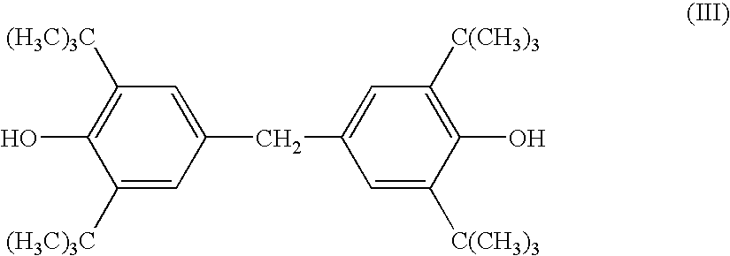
C1([(H3C)3C])=CC(CC2=CC([C(CH3)3])=C(O)C([C(CH3)3])=C2)=CC([(H3C)3C])=C1O
